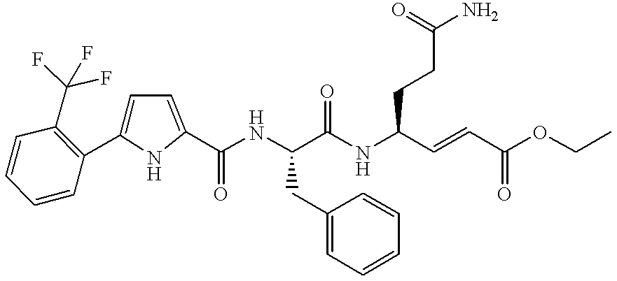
C1=CC=CC(C2=CC=C(C(NC(C(NC(C=CC(OCC)=O)CCC(N)=O)=O)CC3=CC=CC=C3)=O)N2)=C1C(F)(F)F
